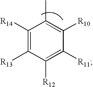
C1([R14])=C([R13])C([R12])=C([R11])C([R10])=C1C
